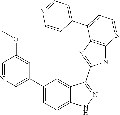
C1(C2=CC=C3C(=C2)C(C2=NC4=C(N2)N=CC=C4C2=CC=NC=C2)=NN3)=CN=CC(OC)=C1
